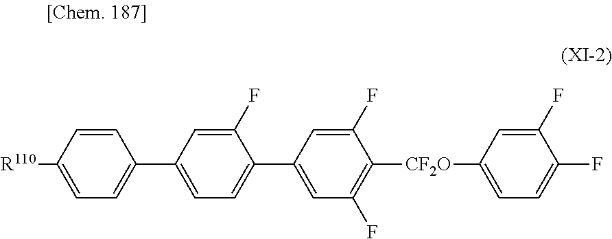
C1(F)=CC(C2=CC=C(C3=CC=C([R110])C=C3)C=C2F)=CC(F)=C1[CF2O]C1=CC=C(F)C(F)=C1
